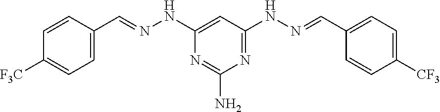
C1=CC(C=NNC2=CC(NN=CC3=CC=C([CF3])C=C3)=NC(N)=N2)=CC=C1[F3C]
